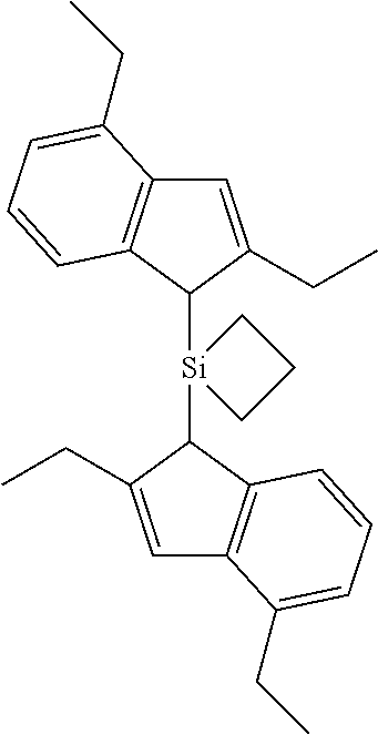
C1([Si]2(C3C(CC)=CC4=C3C=CC=C4CC)CCC2)C(CC)=CC2=C1C=CC=C2CC
